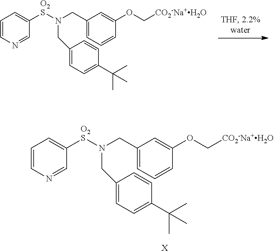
C1=CN=CC([O2S]N(CC2=CC=CC(OC[CO2-Na+H2O])=C2)CC2=CC=C(C(C)(C)C)C=C2)=C1.[X].C1=CN=CC([O2S]N(CC2=CC=CC(OC[CO2-Na+H2O])=C2)CC2=CC=C(C(C)(C)C)C=C2)=C1
